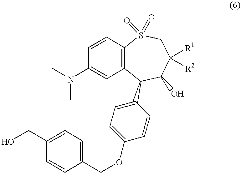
C1=CC2=C(C=C1N(C)C)C(C1=CC=C(OCC3=CC=C(CO)C=C3)C=C1)C(O)C([R1])([R2])CS2(=O)=O
